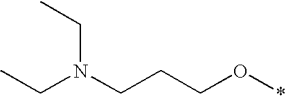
CCN(CCCO*)CC
